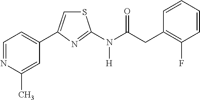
C1=NC(C)=CC(C2=CSC(N(C(CC3=C(F)C=CC=C3)=O)[H])=N2)=C1
